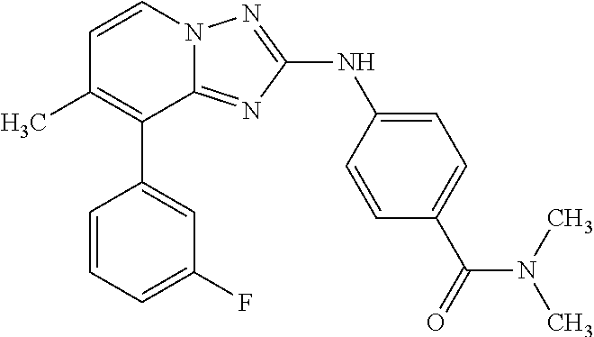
C1(C2=C(C)C=CN3C2=NC(NC2=CC=C(C(=O)N(C)C)C=C2)=N3)=CC(F)=CC=C1
